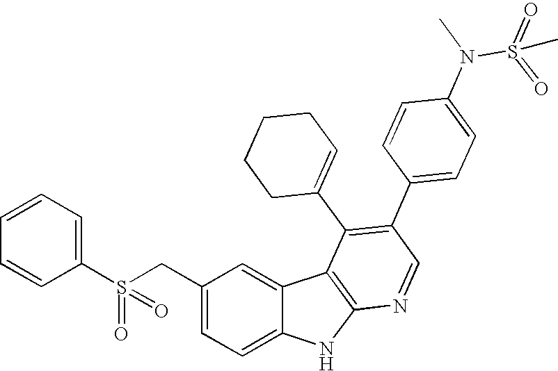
C(C1=CC=C2C(=C1)C1=C(N2)N=CC(C2=CC=C(N(S(=O)(=O)C)C)C=C2)=C1C1=CCCCC1)S(C1=CC=CC=C1)(=O)=O
